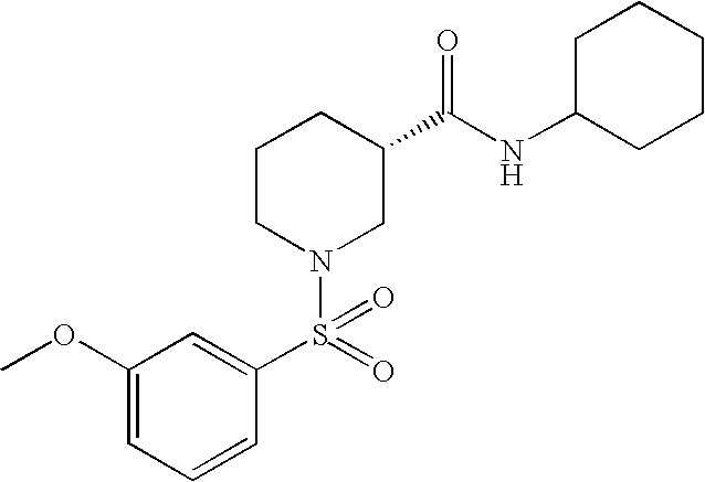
C1(OC)=CC=CC(S(=O)(N2CC(C(NC3CCCCC3)=O)CCC2)=O)=C1
